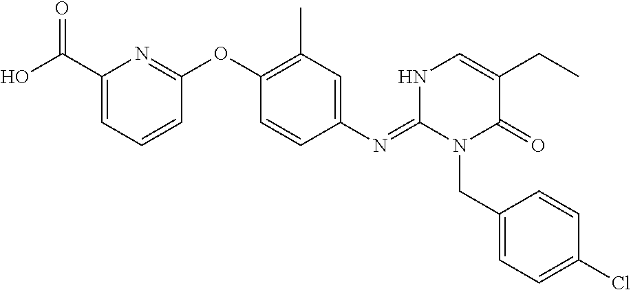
C1(C(O)=O)=CC=CC(OC2=C(C)C=C(N=C3N(CC4=CC=C(Cl)C=C4)C(=O)C(CC)=CN3)C=C2)=N1
